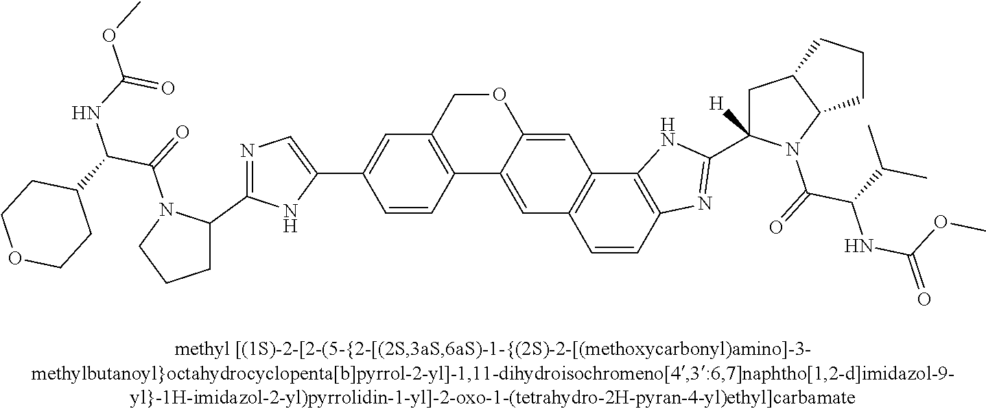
C12=C(C=C(C3=CN=C(C4N(C(=O)C(C5CCOCC5)NC(OC)=O)CCC4)N3)C=C1)COC1=CC3=C(C=C21)C=CC1=C3NC(C2([H])CC3C(N2C(C(NC(OC)=O)C(C)C)=O)CCC3)=N1
